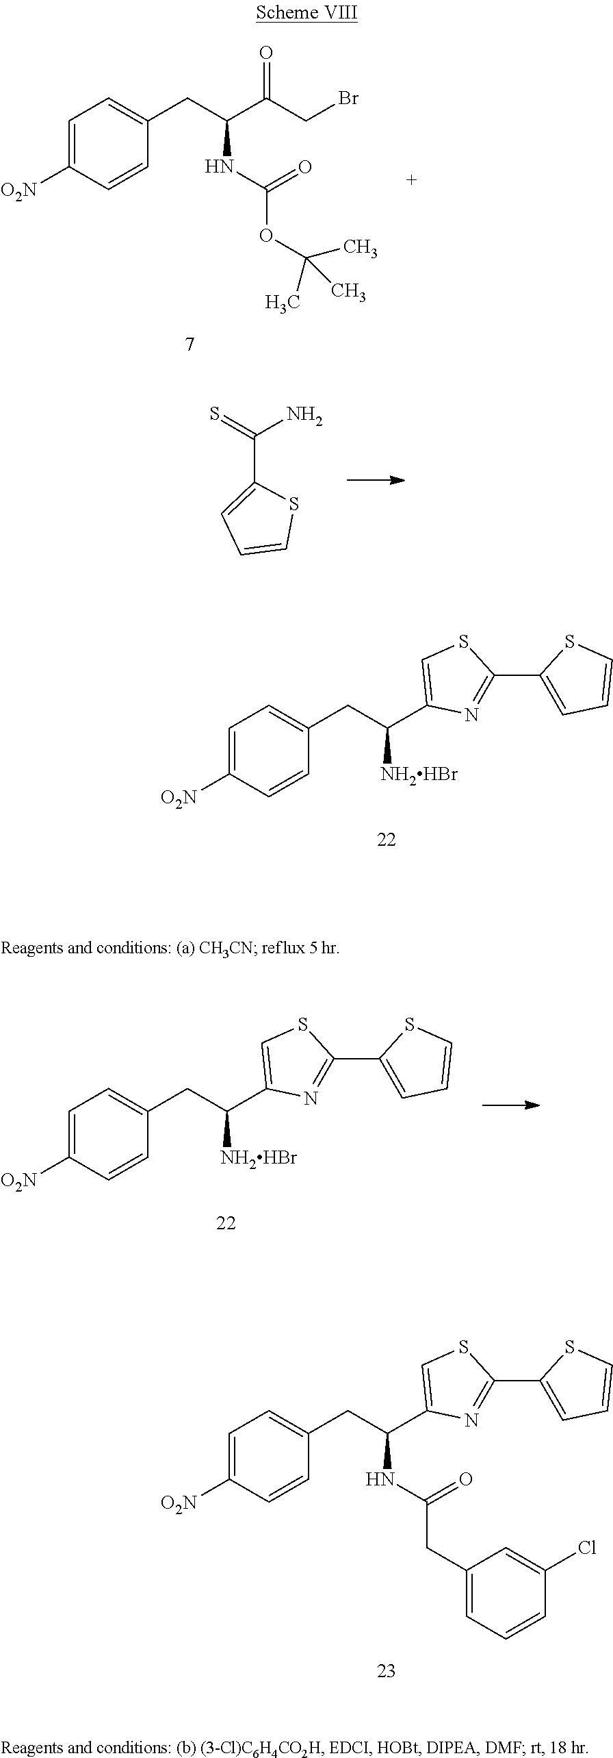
C1=C([O2N])C=CC(CC([NH2HBr])C2=CSC(C3=CC=CS3)=N2)=C1.C1=C([O2N])C=CC(CC(NC(=O)OC(C)(C)C)C(=O)CBr)=C1.C1=CSC(C(N)=S)=C1.C1=C([O2N])C=CC(CC(NC(=O)CC2=CC=CC(Cl)=C2)C2=CSC(C3=CC=CS3)=N2)=C1.C1=C([O2N])C=CC(CC([NH2HBr])C2=CSC(C3=CC=CS3)=N2)=C1
